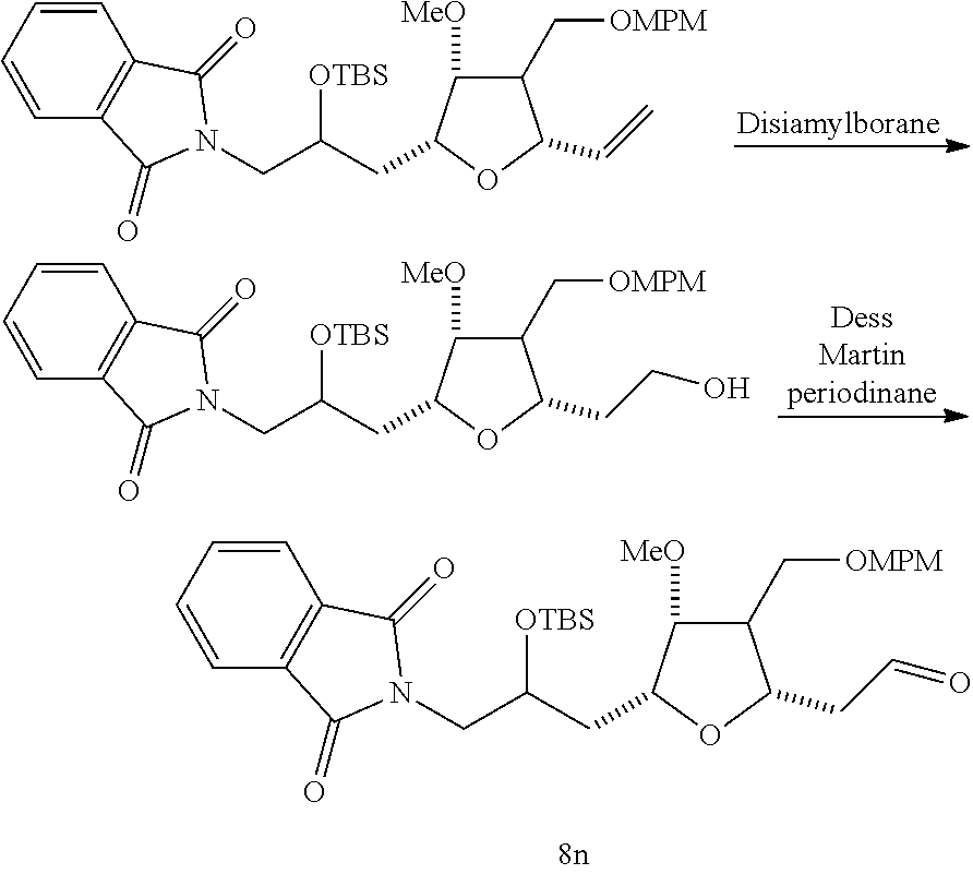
C1(C[OMPM])C([MeO])C(CC([OTBS])CN2C(=O)C3=C(C2=O)C=CC=C3)OC1C=C.[Disiamylborane].C1(C[OMPM])C([MeO])C(CC([OTBS])CN2C(=O)C3=C(C2=O)C=CC=C3)OC1CCO.[DessMartinperiodinane].C1(C[OMPM])C([MeO])C(CC([OTBS])CN2C(=O)C3=C(C2=O)C=CC=C3)OC1CC=O
